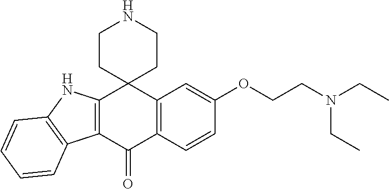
N1CCC2(CC1)C1=C(C(=O)C3=C2NC2=C3C=CC=C2)C=CC(OCCN(CC)CC)=C1
